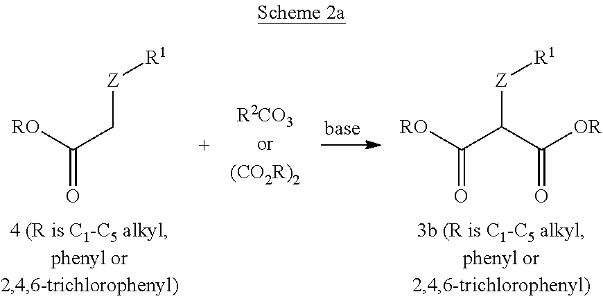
[RO]C(C[Z][R1])=O.[RO]C(C([Z][R1])C([OR])=O)=O
